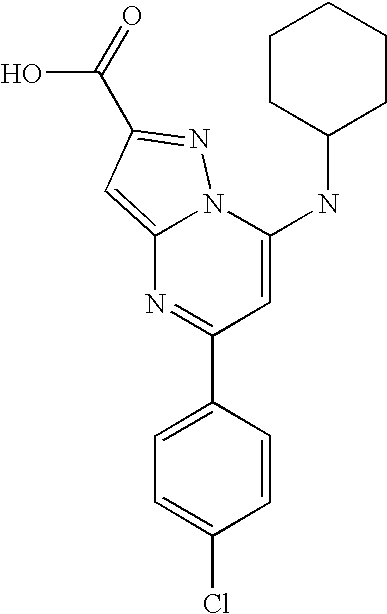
C1(C2=CC=C(Cl)C=C2)=NC2=CC(C(O)=O)=NN2C(NC2CCCCC2)=C1
